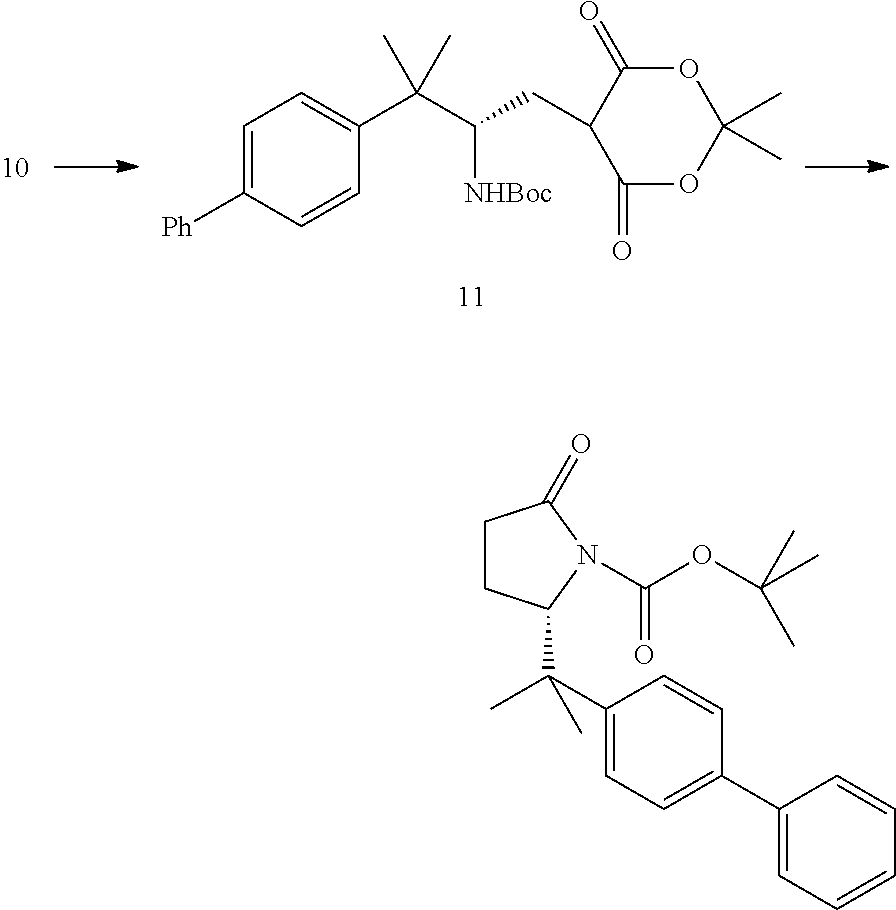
C1=C([Ph])C=CC(C(C([NHBoc])CC2C(=O)OC(C)(C)OC2=O)(C)C)=C1.C1CC(C(C)(C2=CC=C(C3=CC=CC=C3)C=C2)C)N(C(=O)OC(C)(C)C)C1=O
